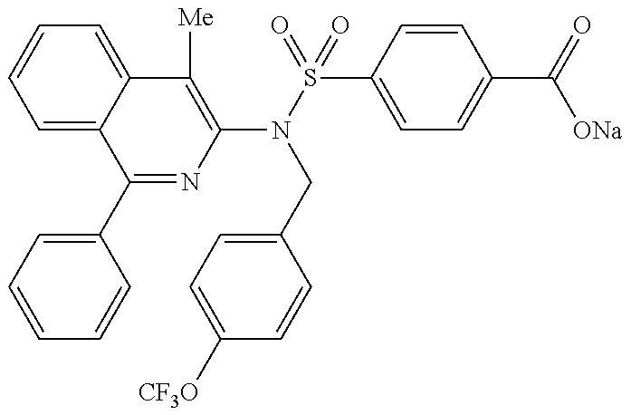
C1=C2C(=CC=C1)C([Me])=C(N(S(=O)(C1=CC=C(C(=O)[ONa])C=C1)=O)CC1=CC=C([CF3O])C=C1)N=C2C1=CC=CC=C1
